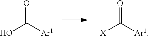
OC([Ar1])=O.[X]C([Ar1])=O
